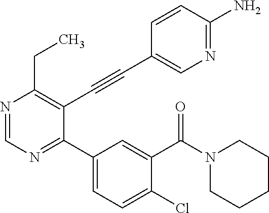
N1=CN=C(C2=CC=C(Cl)C(C(=O)N3CCCCC3)=C2)C(C#CC2=CN=C(N)C=C2)=C1CC
